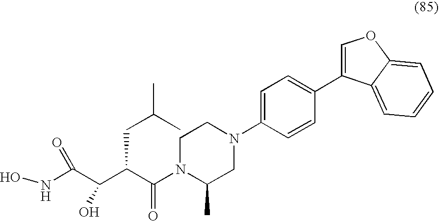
ONC(C(C(C(N1C(C)CN(C2=CC=C(C3=COC4=CC=CC=C34)C=C2)CC1)=O)CC(C)C)O)=O
